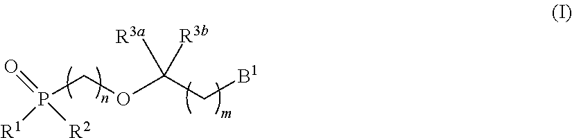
P(COC(C[B1])([R3b])[R3a])([R1])(=O)[R2]
